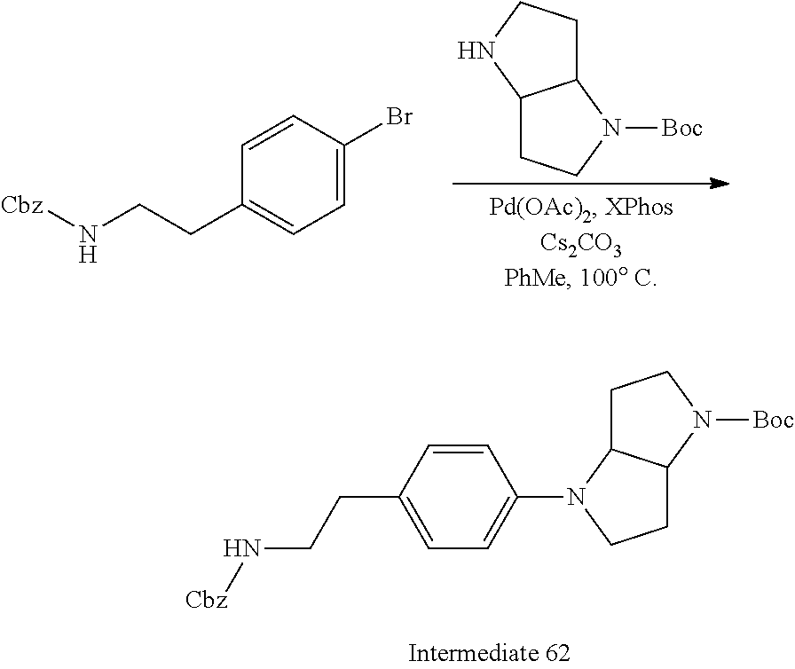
C1=C(Br)C=CC(CCN[Cbz])=C1.C12CCN([Boc])C1CCN2.C1=CC(CCN[Cbz])=CC=C1N1C2CCN([Boc])C2CC1
